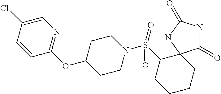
C1(=O)NC(=O)NC12C(S(N1CCC(OC3=NC=C(Cl)C=C3)CC1)(=O)=O)CCCC2
